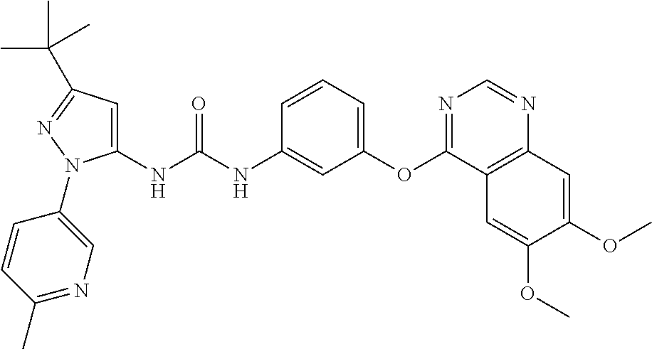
C1(NC(NC2=CC(OC3=NC=NC4=C3C=C(OC)C(OC)=C4)=CC=C2)=O)=CC(C(C)(C)C)=NN1C1=CN=C(C)C=C1
